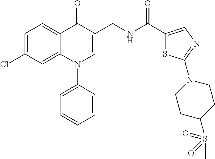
C1=C(Cl)C=C2C(=C1)C(=O)C(CNC(C1=CN=C(N3CCC(S(C)(=O)=O)CC3)S1)=O)=CN2C1=CC=CC=C1
